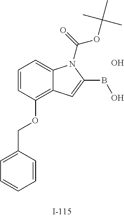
C1=C(COC2=C3C(=CC=C2)N(C(OC(C)(C)C)=O)C(BO)=C3)C=CC=C1.O
